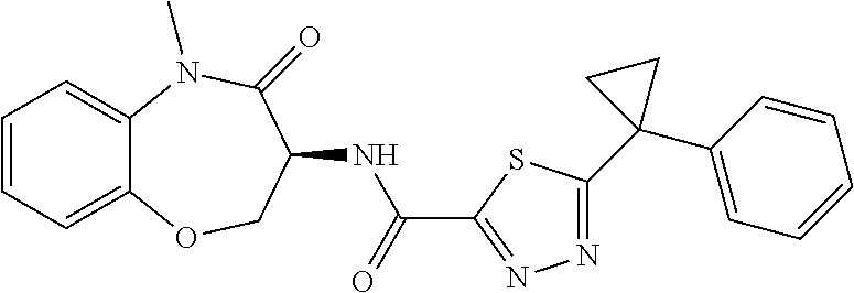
C1=CC=C2C(=C1)N(C)C(=O)C(NC(C1=NN=C(C3(C4=CC=CC=C4)CC3)S1)=O)CO2
